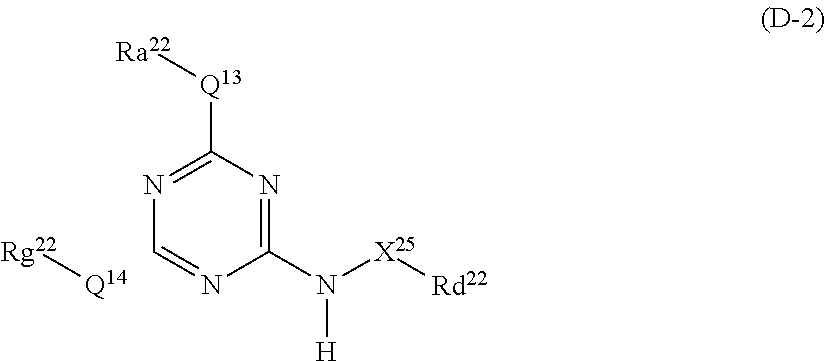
C1(N([X25][Rd22])[H])=NC([Q13][Ra22])=NC=N1.[Q14][Rg22]
